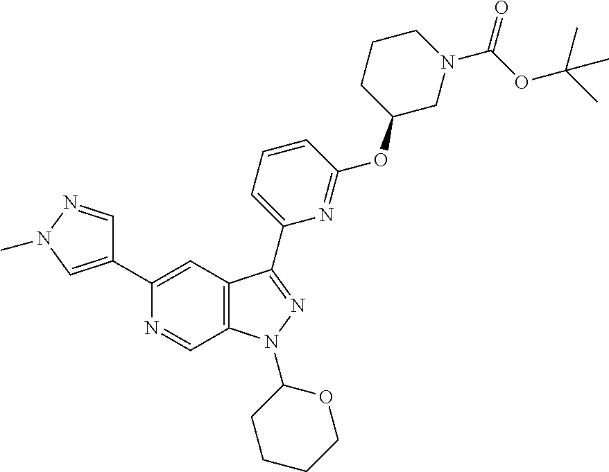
N1=CC2=C(C=C1C1=CN(C)N=C1)C(C1=CC=CC(OC3CCCN(C(OC(C)(C)C)=O)C3)=N1)=NN2C1CCCCO1
